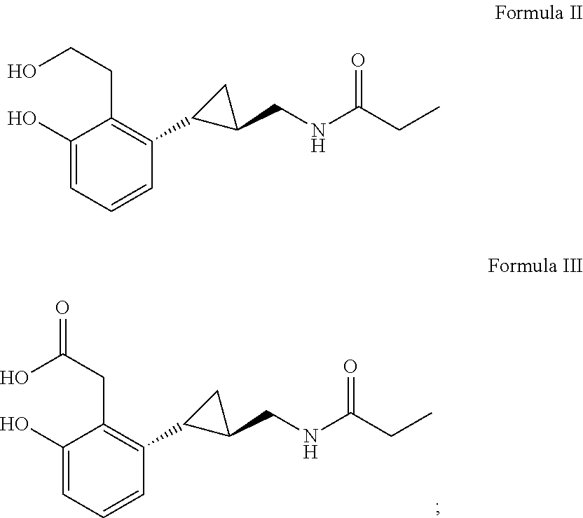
C1(O)=CC=CC(C2C(CNC(CC)=O)C2)=C1CC(O)=O.C1(O)=CC=CC(C2C(CNC(CC)=O)C2)=C1CCO
